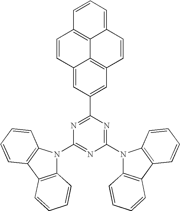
C1(N2C3=C(C4=C2C=CC=C4)C=CC=C3)=NC(N2C3=C(C4=C2C=CC=C4)C=CC=C3)=NC(C2=CC3=C4C(=C2)C=CC2=C4C(=CC=C2)C=C3)=N1
